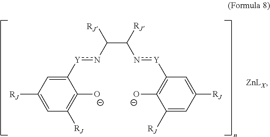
C1([Y]nC(C([RJ])n[Y]C2=C([O-])C([RJ])=CC([RJ])=C2)[RJ])=CC([RJ])=CC([RJ])=C1[O-]
